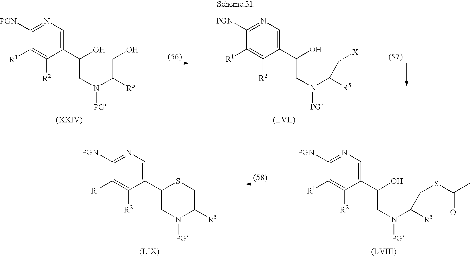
C1([R1])=C([R2])C(C(CN([PG])C(CO)[R5])O)=CN=C1[PGN].C1([R1])=C([R2])C(C(CN([PG])C([R5])C[X])O)=CN=C1[PGN].C1([R1])=C([R2])C(C(CN([PG])C([R5])CSC(C)=O)O)=CN=C1[PGN].C1([R1])=C([R2])C(C2CN([PG])C([R5])CS2)=CN=C1[PGN]
